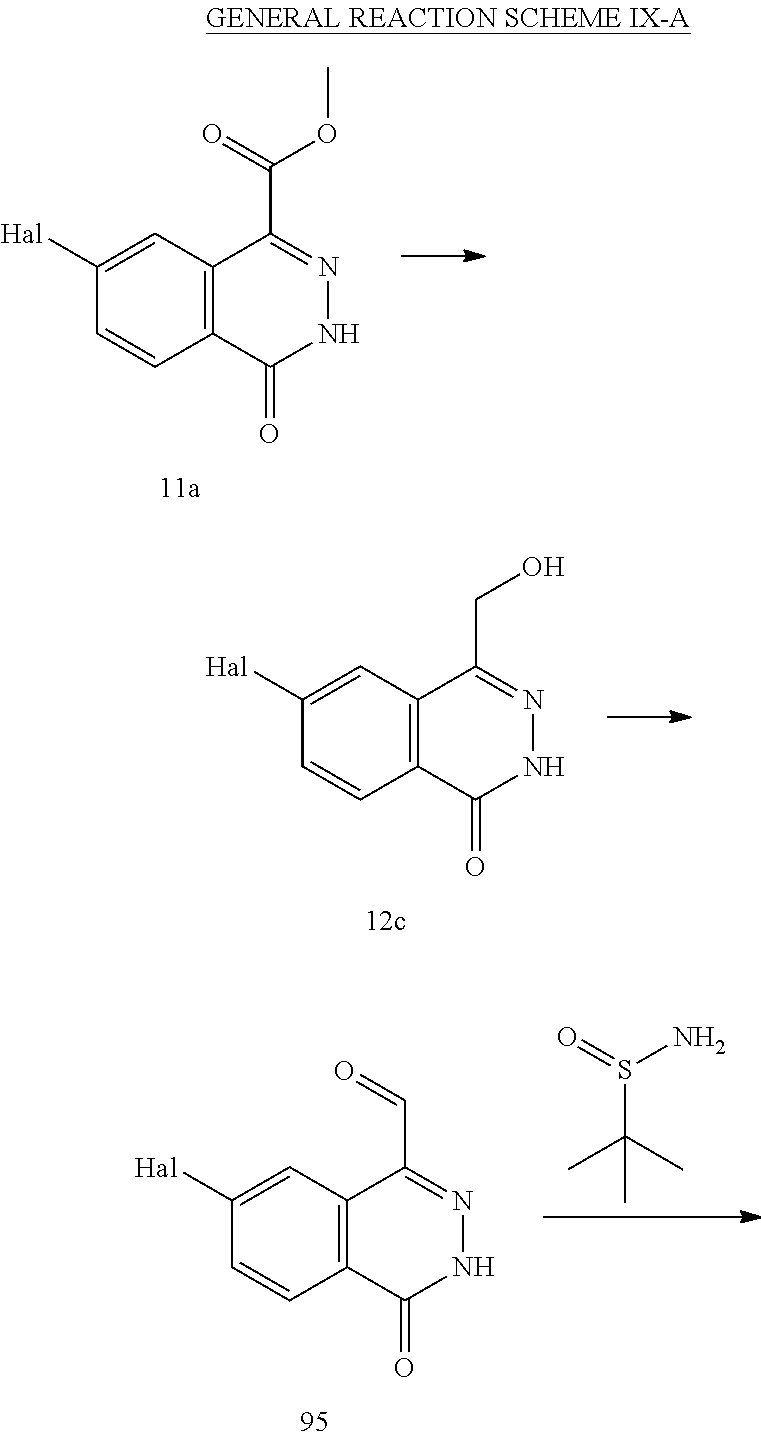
S(C(C)(C)C)(=O)N.C1([Hal])=CC2=C(C(=O)NN=C2C=O)C=C1.C1([Hal])=CC2=C(C(=O)NN=C2CO)C=C1.C1([Hal])=CC2=C(C(=O)NN=C2C(OC)=O)C=C1
